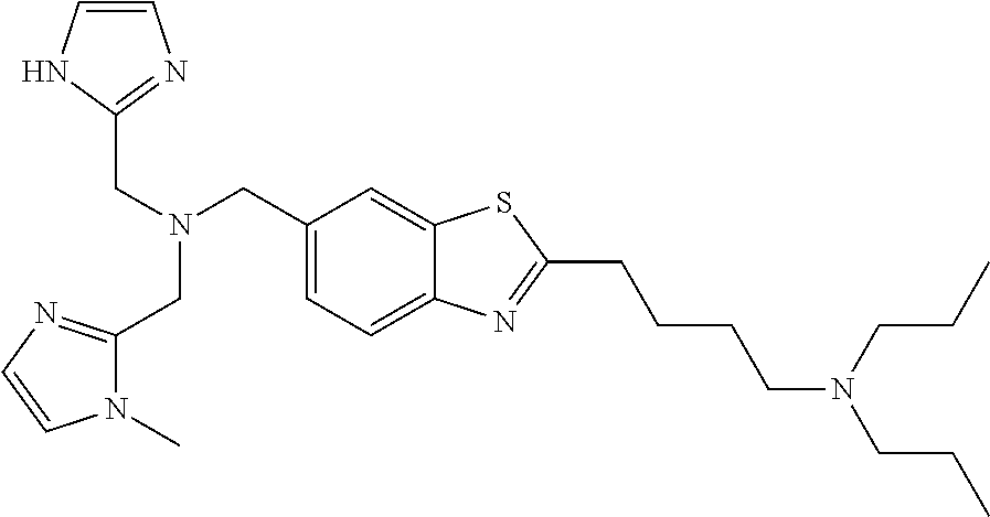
C(N(CC1=CC=C2C(=C1)SC(CCCCN(CCC)CCC)=N2)CC1=NC=CN1)C1=NC=CN1C
